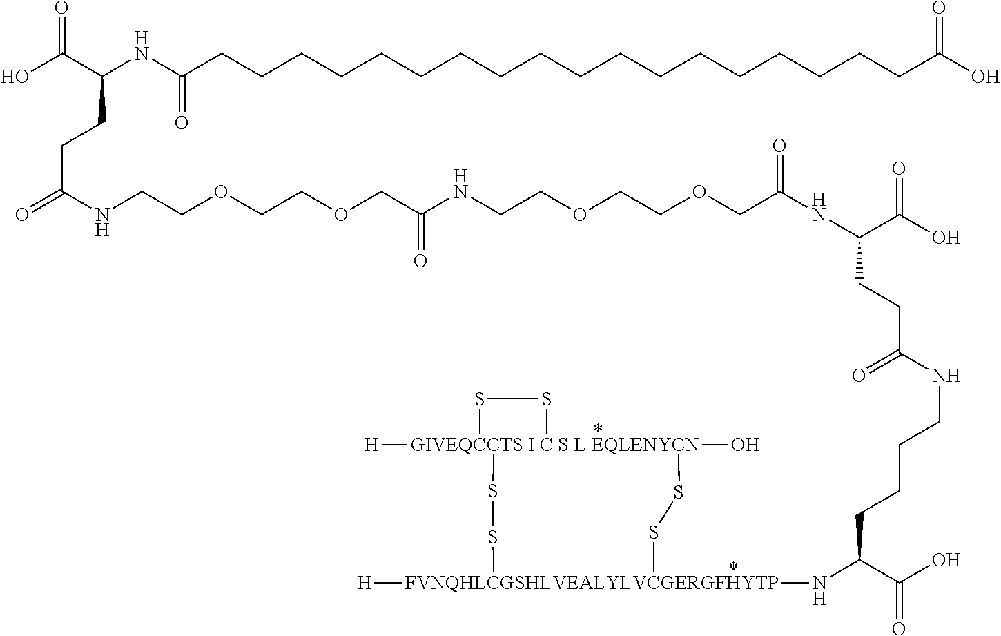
[GIVEQCCTS I C S L EQLENYCN]12([H])(O)(SS[FVNQHLCGSHLVEALYLVCGERGFHYTP]([H])(NC(C(O)=O)CCCCNC(CCC(NC(COCCOCCNC(COCCOCCNC(=O)CCC(C(O)=O)NC(CCCCCCCCCCCCCCCCCCC(O)=O)=O)=O)=O)C(O)=O)=O)SS1)SS2
